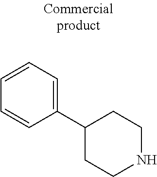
C1(C2=CC=CC=C2)CCNCC1
